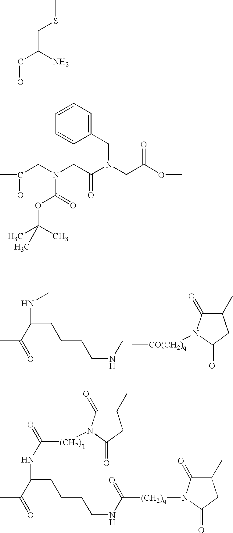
C1=CC(CN(C(=O)CN(C(=O)OC(C)(C)C)CC(C)=O)CC(=O)OC)=CC=C1.C1(C)C(=O)N([CO(CH2)q]C)C(=O)C1.CC(C(NC)CCCCNC)=O.C(C(N)C(C)=O)SC.CC(C(NC([(CH2)q]N1C(=O)C(C)CC1=O)=O)CCCCNC(=O)[(CH2)q]N1C(=O)C(C)CC1=O)=O
